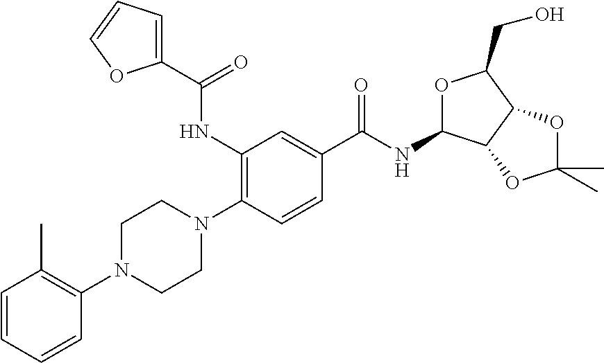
C1=CC=CC(N2CCN(C3=C(NC(C4=CC=CO4)=O)C=C(C(NC4OC(CO)C5C4OC(C)(C)O5)=O)C=C3)CC2)=C1C
